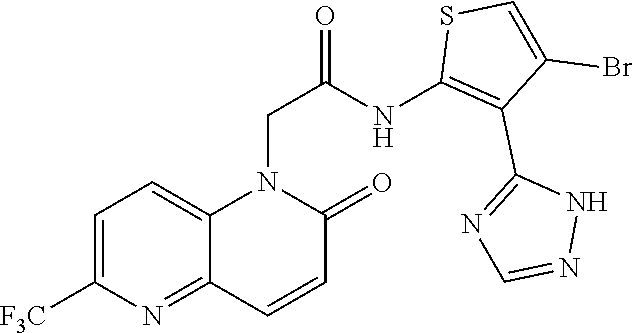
C1=C([F3C])N=C2C(=C1)N(CC(NC1=C(C3=NC=NN3)C(Br)=CS1)=O)C(=O)C=C2
